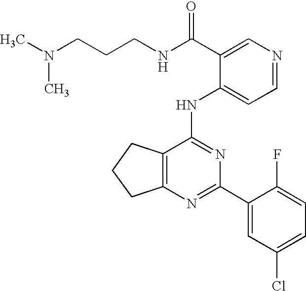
C12=C(CCC1)C(NC1=CC=NC=C1C(NCCCN(C)C)=O)=NC(C1=CC(Cl)=CC=C1F)=N2
